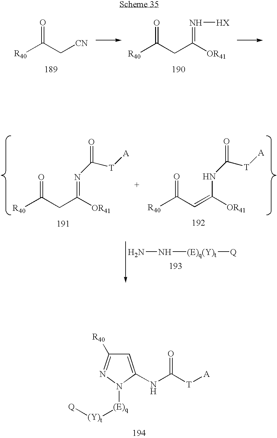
[R40]C(C[CN])=O.[R40]C(CC([OR41])=N[HX])=O.[R40]C(CC([OR41])=NC([T][A])=O)=O.[R40]C(C=C([OR41])NC([T][A])=O)=O.NN[(E)q(Y)t][Q].C1=C(NC([T][A])=O)N([(E)q][(Y)t][Q])N=C1[R40]
